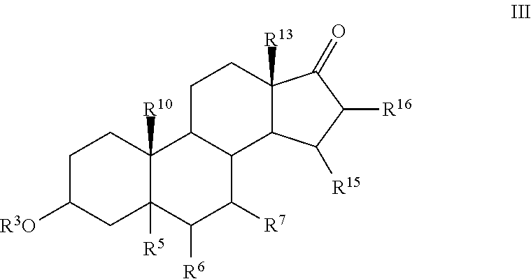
C1C([R3O])CC2([R5])C([R10])(C1)C1C(C([R7])C2[R6])C2C([R13])(CC1)C(=O)C([R16])C2[R15]
